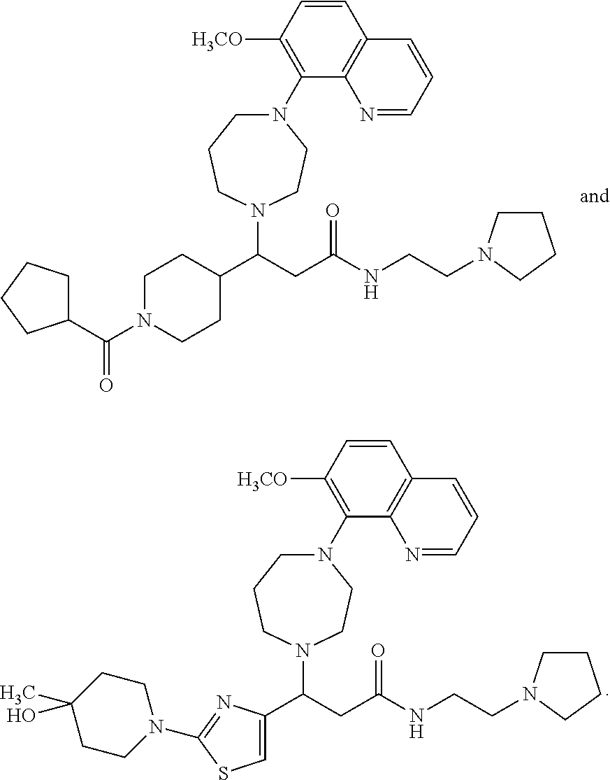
C1(C(CC(NCCN2CCCC2)=O)N2CCCN(C3=C([H3CO])C=CC4=C3N=CC=C4)CC2)CCN(C(C2CCCC2)=O)CC1.C1=C(C(CC(NCCN2CCCC2)=O)N2CCCN(C3=C([H3CO])C=CC4=C3N=CC=C4)CC2)N=C(N2CCC(C)(O)CC2)S1
